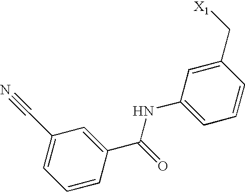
C(C1=CC=CC(C(=O)NC2=CC=CC(C[X1])=C2)=C1)#N
